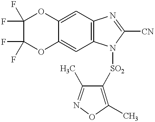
C12=CC3=C(C=C1OC(F)(F)C(F)(F)O2)N([SO2]C1=C(C)ON=C1C)C([CN])=N3
